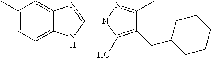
C1(C)=CC=C2C(=C1)N=C(N1C(O)=C(CC3CCCCC3)C(C)=N1)N2
